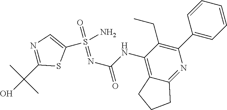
N1=C(C(O)(C)C)SC(S(N)(=O)=NC(=O)NC2=C3C(=NC(C4=CC=CC=C4)=C2CC)CCC3)=C1
